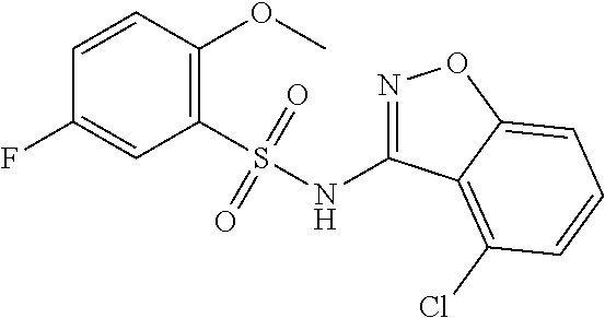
C1=CC(OC)=C(S(NC2=NOC3=CC=CC(Cl)=C23)(=O)=O)C=C1F
